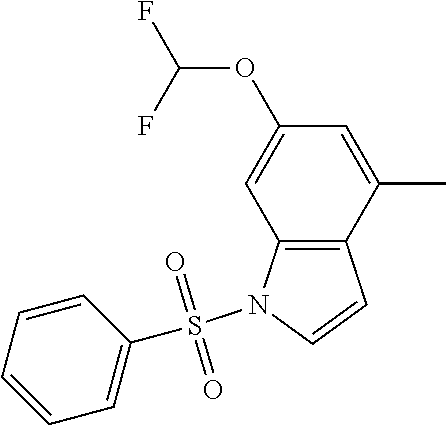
C12=C(C=CN1S(C1=CC=CC=C1)(=O)=O)C(C)=CC(OC(F)F)=C2
